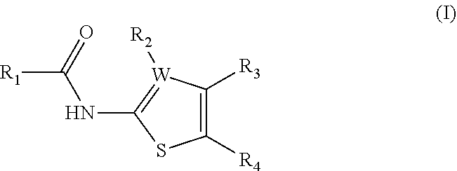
C1([R3])=C([R4])SC(NC(=O)[R1])=[W]1[R2]
